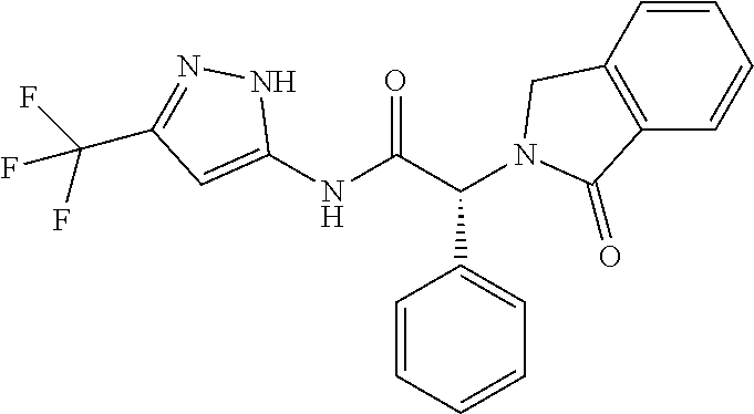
C1(NC(C(C2=CC=CC=C2)N2CC3=C(C=CC=C3)C2=O)=O)=CC(C(F)(F)F)=NN1
